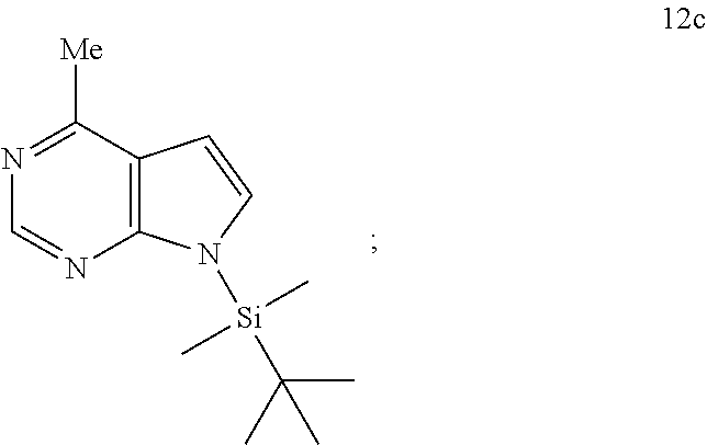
C1=NC2=C(C([Me])=N1)C=CN2[Si](C(C)(C)C)(C)C
